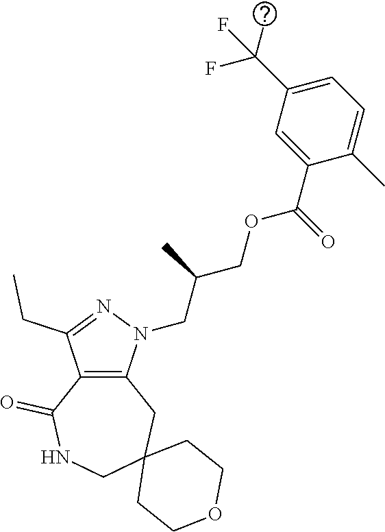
C12=C(N(CC(COC(C3=CC(C(C)(F)F)=CC=C3C)=O)C)N=C1CC)CC1(CNC2=O)CCOCC1
